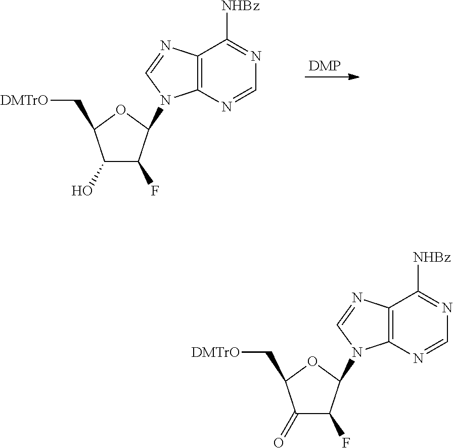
C12=C(N=CN=C1[NHBz])N(C1C(F)C(O)C(C[DMTrO])O1)C=N2.[DMP].C12=C(N=CN=C1[NHBz])N(C1C(F)C(=O)C(C[DMTrO])O1)C=N2
